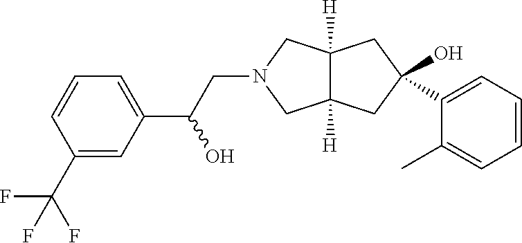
C1(C2=CC=CC=C2C)(O)CC2([H])C([H])(CN(CC(C3=CC=CC(C(F)(F)F)=C3)O)C2)C1
